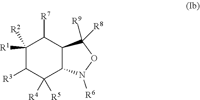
C1([R1])([R2])C([R3])C([R4])([R5])C2C(C1[R7])C([R9])([R8])ON2[R6]
